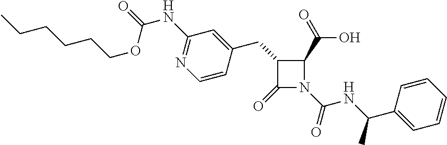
C1(=O)N(C(NC(C2=CC=CC=C2)C)=O)C(C(O)=O)C1CC1=CC(NC(OCCCCCC)=O)=NC=C1
